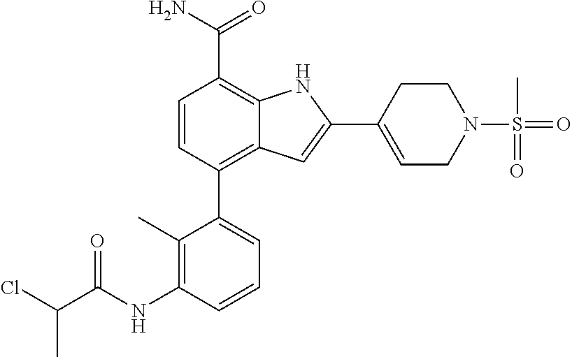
C1=CC(C2=CC=CC(NC(C(Cl)C)=O)=C2C)=C2C(=C1C(N)=O)NC(C1=CCN(S(=O)(C)=O)CC1)=C2
